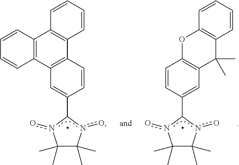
C1(C2n(o)C(C)(C)C(C)(C)n2o)=CC2=C(C=C1)C1=C(C3=C2C=CC=C3)C=CC=C1.C1(C2n(o)C(C)(C)C(C)(C)n2o)=CC2=C(C=C1)OC1=C(C2(C)C)C=CC=C1
